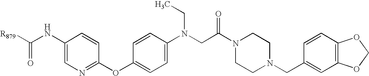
C1(OC2=CC=C(N(CC(N3CCN(CC4=CC5=C(C=C4)OCO5)CC3)=O)CC)C=C2)=NC=C(NC(=O)[R879])C=C1
